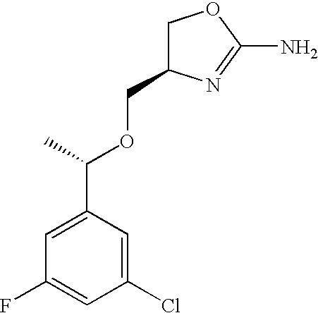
C1C(COC(C)C2=CC(F)=CC(Cl)=C2)N=C(N)O1
